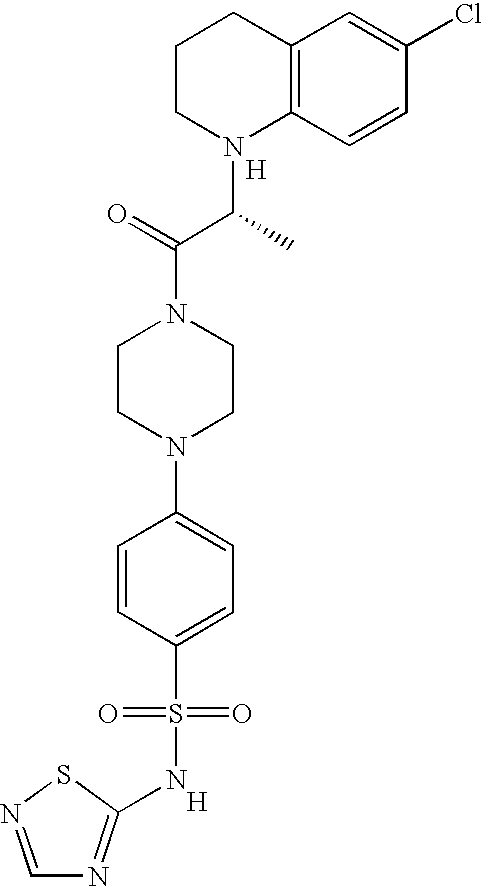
C12=C(C=CC(Cl)=C1)N(C(C(N1CCN(C3=CC=C(S(=O)(=O)NC4=NC=NS4)C=C3)CC1)=O)C)CCC2.[H].[H]
